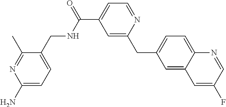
C1=C(C(=O)NCC2=CC=C(N)N=C2C)C=C(CC2=CC=C3C(=C2)C=C(F)C=N3)N=C1
